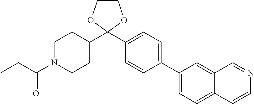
C1(C2=CC=C(C3(C4CCN(C(CC)=O)CC4)OCCO3)C=C2)=CC=C2C(=C1)C=NC=C2
